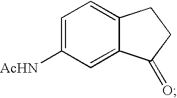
C1=C([AcHN])C=C2C(=C1)CCC2=O
